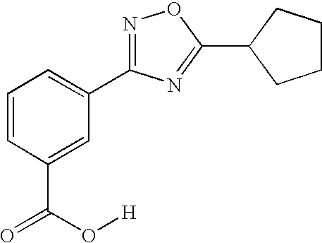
C1=CC(C(=O)O[H])=CC(C2=NOC(C3CCCC3)=N2)=C1
